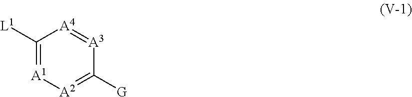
C1([L1])=[A1][A2]=C([G])[A3]=[A4]1
